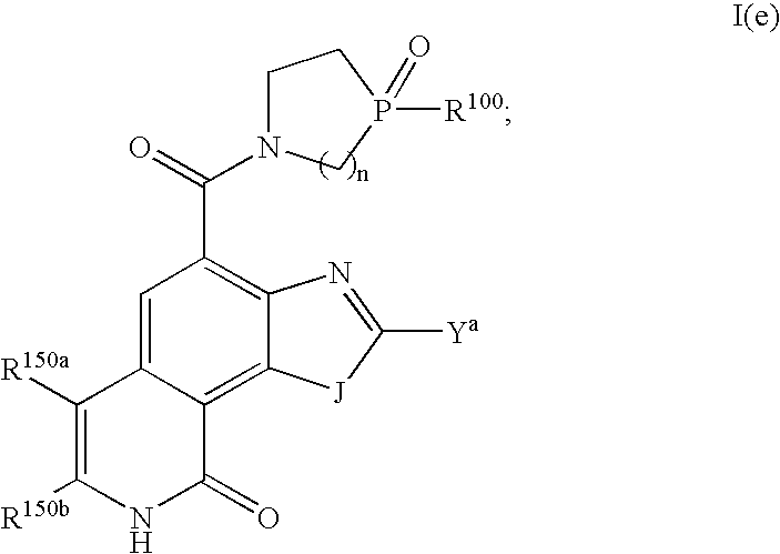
C12=CC(C(=O)N3CCP(=O)([R100])C3)=C3C(=C1C(=O)NC([R150b])=C2[R150a])[J]C([Ya])=N3
